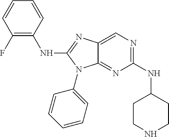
C1(F)=C(NC2=NC3=CN=C(NC4CCNCC4)N=C3N2C2=CC=CC=C2)C=CC=C1
